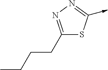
C1(CCCC)=NN=C(->C)S1
